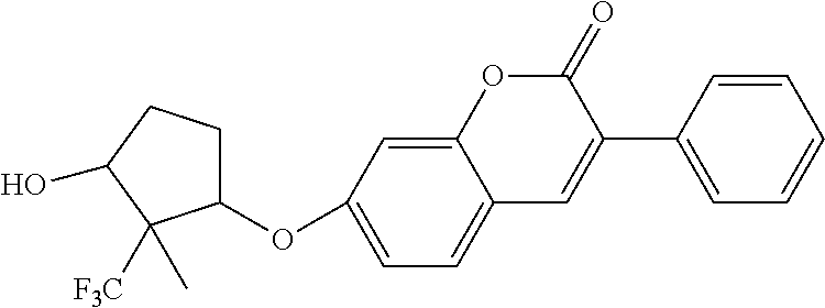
C12=CC(OC3CCC(O)C3([F3C])C)=CC=C1C=C(C1=CC=CC=C1)C(=O)O2
